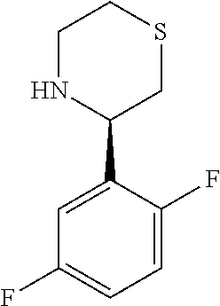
N1C(C2=CC(F)=CC=C2F)CSCC1
